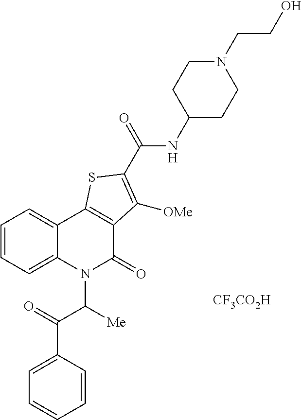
C1=CC=C2C(=C1)C1=C(C(=O)N2C(C(=O)C2=CC=CC=C2)[Me])C([OMe])=C(C(NC2CCN(CCO)CC2)=O)S1.[CF3CO2H]
